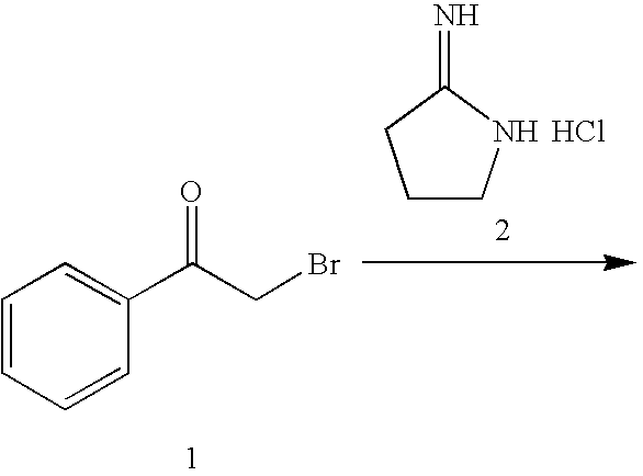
C1=CC=CC(C(CBr)=O)=C1.C1CNC(=N)C1.Cl
